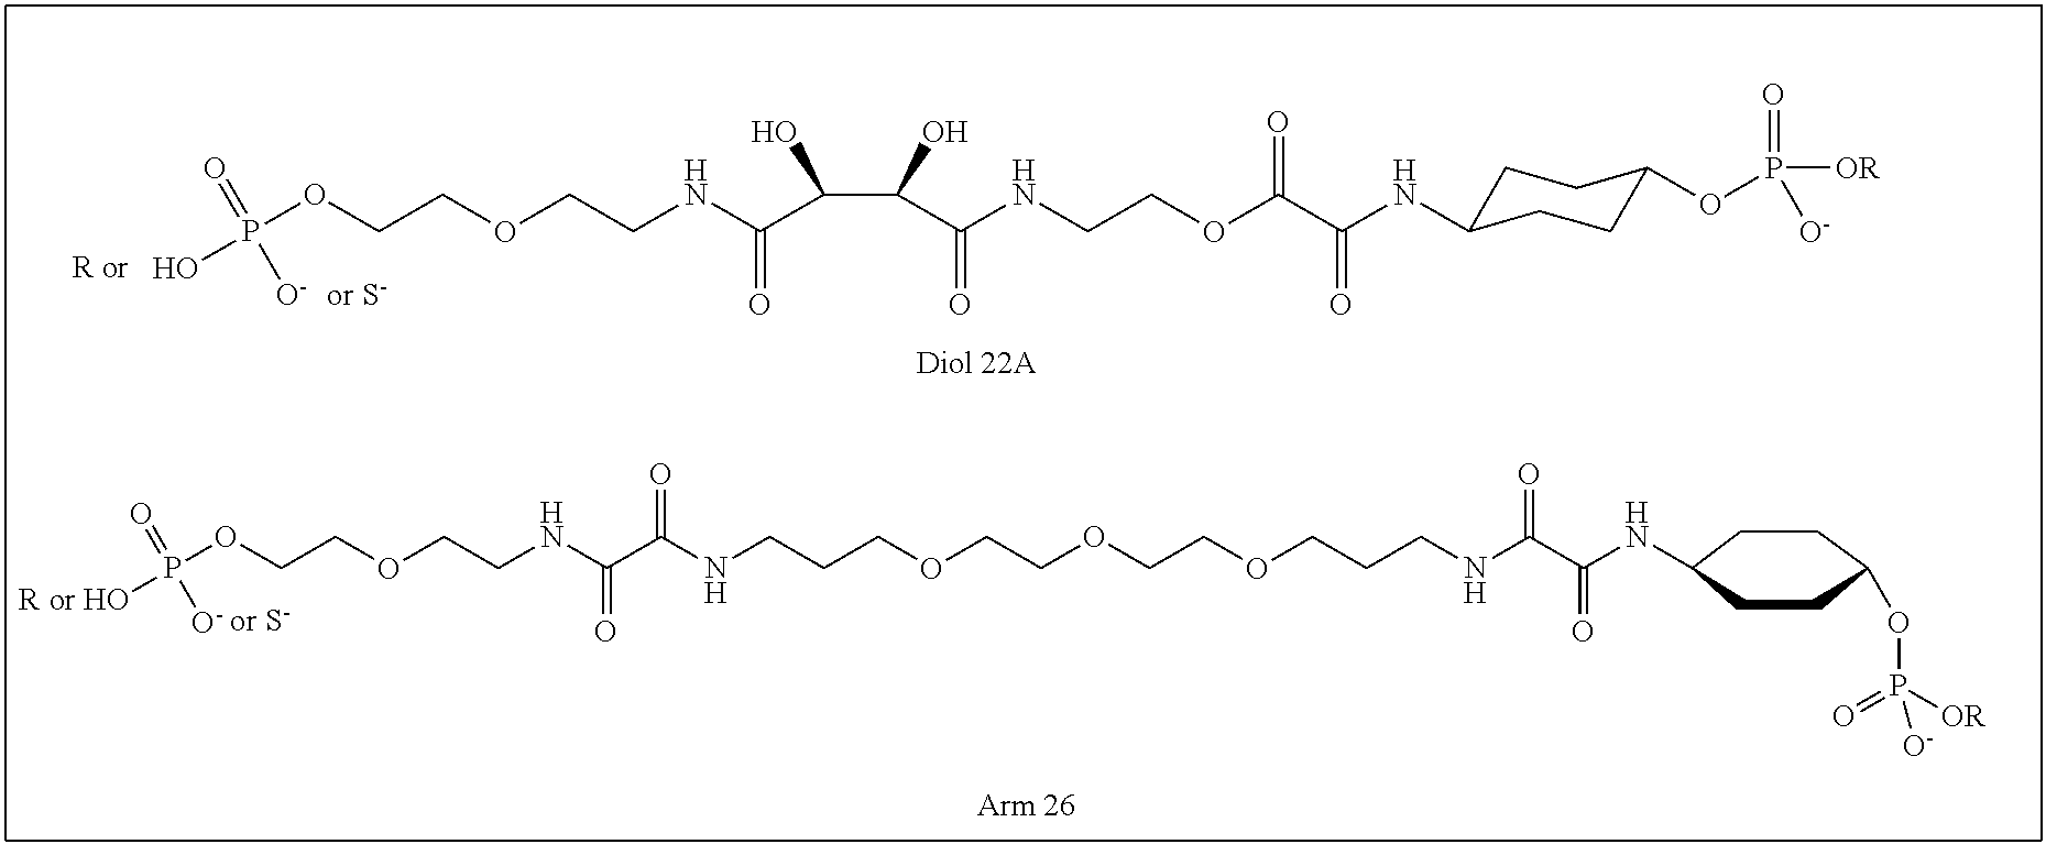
OP(OCCOCCNC(C(C(C(NCCOC(C(NC1CCC(OP([OR])(=O)[O-])CC1)=O)=O)=O)O)O)=O)(=O)[O-].OP(OCCOCCNC(C(NCCCOCCOCCOCCCNC(C(NC1CCC(OP([OR])(=O)[O-])CC1)=O)=O)=O)=O)(=O)[O-]
